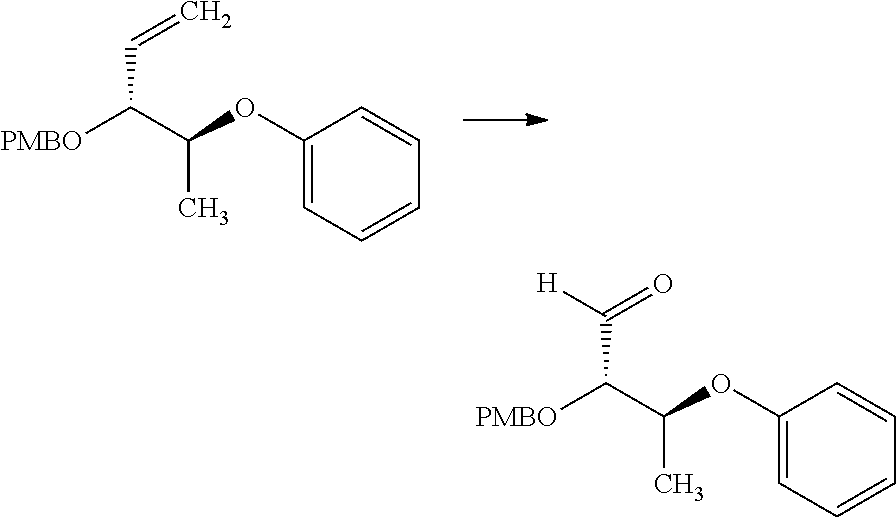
C(C(C(OC1=CC=CC=C1)C)[PMBO])=C.C(C(C(OC1=CC=CC=C1)C)[PMBO])(=O)[H]
